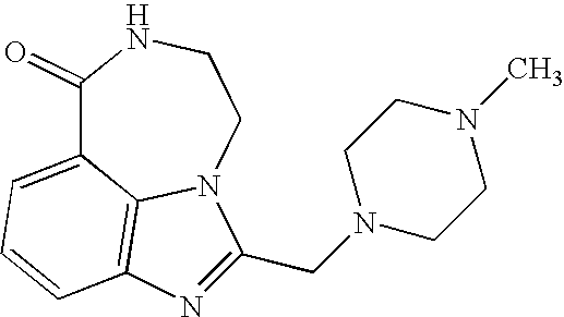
C1(=O)C2=CC=CC3=C2N(CCN1)C(CN1CCN(C)CC1)=N3
